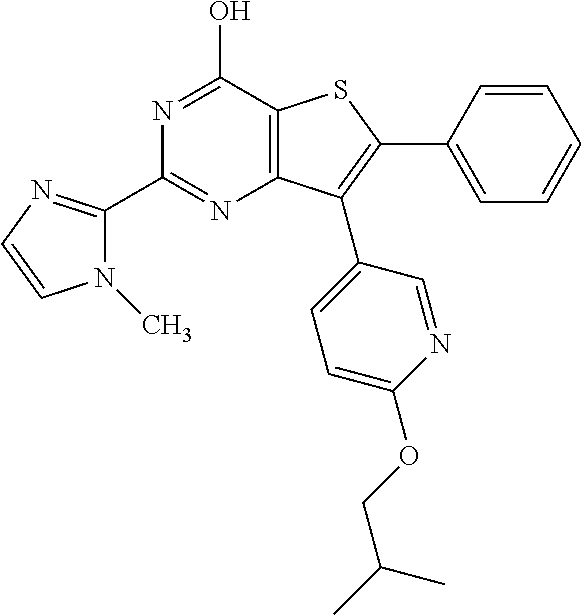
C12=C(C(O)=NC(C3=NC=CN3C)=N1)SC(C1=CC=CC=C1)=C2C1=CC=C(OCC(C)C)N=C1
